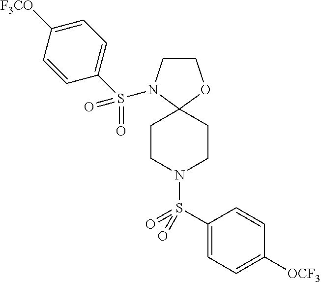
C1CN(S(C2=CC=C([F3CO])C=C2)(=O)=O)C2(O1)CCN(S(C1=CC=C([OCF3])C=C1)(=O)=O)CC2
